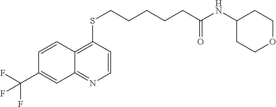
C12=NC=CC(SCCCCCC(NC3CCOCC3)=O)=C1C=CC(C(F)(F)F)=C2
